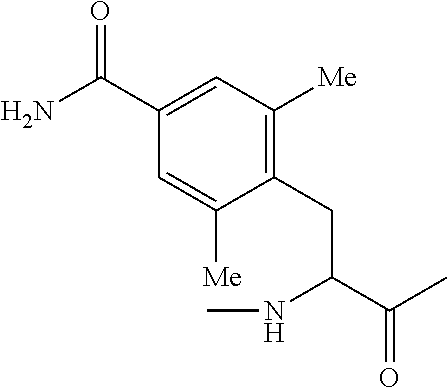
C1=C([Me])C(CC(NC)C(=O)C)=C([Me])C=C1C(=O)N
